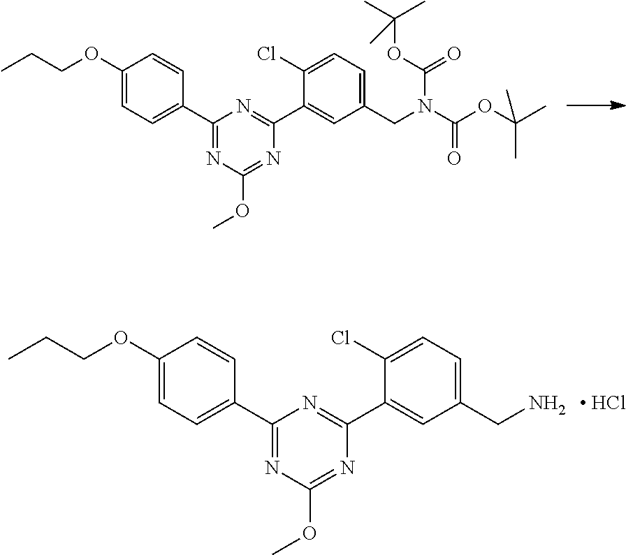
[ HCl].C1(C2=CC=C(OCCC)C=C2)=NC(OC)=NC(C2=CC(CN)=CC=C2Cl)=N1.C1(C2=CC=C(OCCC)C=C2)=NC(OC)=NC(C2=CC(CN(C(=O)OC(C)(C)C)C(=O)OC(C)(C)C)=CC=C2Cl)=N1
